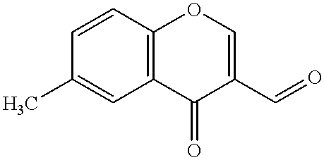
C1=CC2=C(C=C1C)C(=O)C(C=O)=CO2
